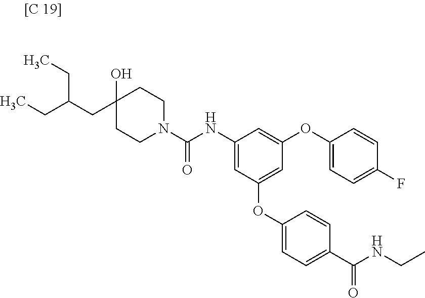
C1(CC(CC)CC)(O)CCN(C(NC2=CC(OC3=CC=C(C(NCC)=O)C=C3)=CC(OC3=CC=C(F)C=C3)=C2)=O)CC1
